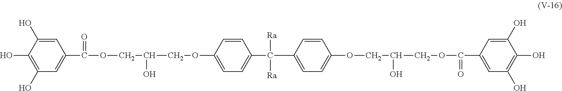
C1(O)=C(O)C=C(C(=O)OCC(COC2=CC=C(C(C3=CC=C(OCC(COC(=O)C4=CC(O)=C(O)C(O)=C4)O)C=C3)([Ra])[Ra])C=C2)O)C=C1O
